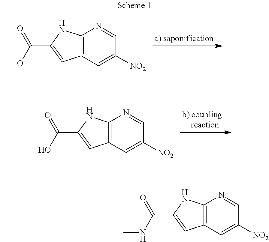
C12=C(C=C([NO2])C=N1)C=C(C(OC)=O)N2.C12=C(C=C([NO2])C=N1)C=C(C(O)=O)N2.C12=C(C=C([NO2])C=N1)C=C(C(NC)=O)N2
